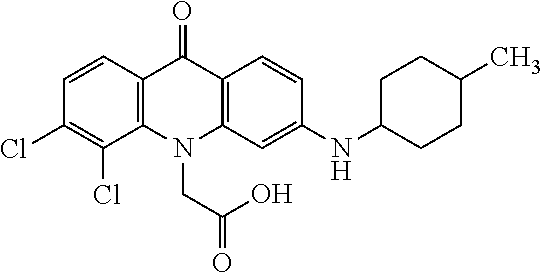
C12=C(N(CC(=O)O)C3=C(C1=O)C=CC(NC1CCC(C)CC1)=C3)C(Cl)=C(Cl)C=C2
